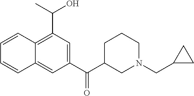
C1=CC2=C(C(C)O)C=C(C(=O)C3CN(CC4CC4)CCC3)C=C2C=C1
